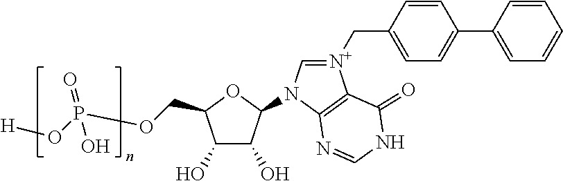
C1(O)C(O)C(N2C=[N+](CC3=CC=C(C4=CC=CC=C4)C=C3)C3=C2N=CNC3=O)OC1COP(O[H])(=O)O
